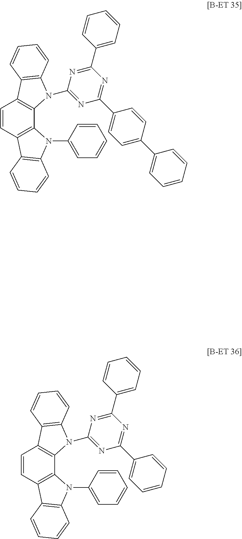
C1=CC2=C(C3=C1C1=C(N3C3=NC(C4=CC=C(C5=CC=CC=C5)C=C4)=NC(C4=CC=CC=C4)=N3)C=CC=C1)N(C1=CC=CC=C1)C1=C2C=CC=C1.C1=CC2=C(C3=C1C1=C(N3C3=NC(C4=CC=CC=C4)=NC(C4=CC=CC=C4)=N3)C=CC=C1)N(C1=CC=CC=C1)C1=C2C=CC=C1
